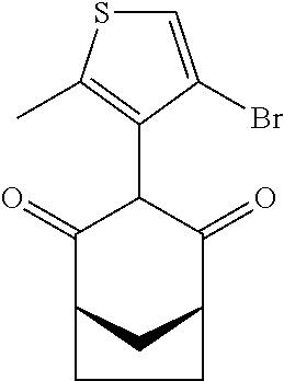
C1(=O)C2CC(C(=O)C1C1=C(C)SC=C1Br)CC2
